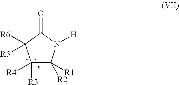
C1([R4])([R3])C([R2])([R1])N([H])C(=O)C1([R6])[R5]
